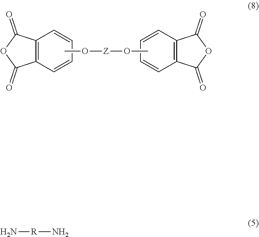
C12=C(C=CC=C1)C(=O)OC2=O.C12=C(C=CC=C1)C(=O)OC2=O.CO[Z]OC.N[R]N
